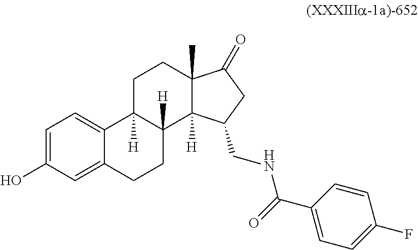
C1=C(O)C=C2C(=C1)C1([H])C([H])(CC2)C2([H])C(C)(CC1)C(=O)CC2CNC(C1=CC=C(F)C=C1)=O
